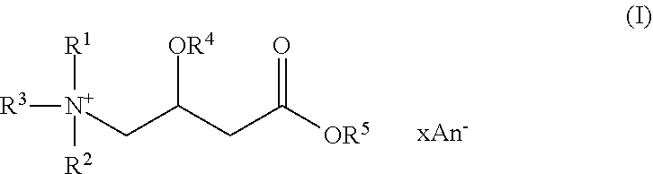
[N+](CC(CC([OR5])=O)[OR4])([R3])([R1])[R2]
